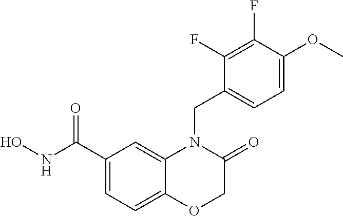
C1(C(NO)=O)=CC=C2C(=C1)N(CC1=CC=C(OC)C(F)=C1F)C(=O)CO2
